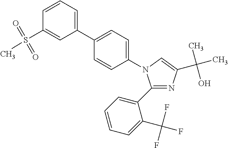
C1(C2=CC=CC=C2C(F)(F)F)=NC(C(C)(O)C)=CN1C1=CC=C(C2=CC=CC(S(C)(=O)=O)=C2)C=C1
